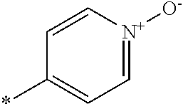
*C1=CC=[N+]([O-])C=C1
